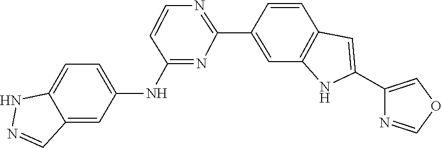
C1=CC2=C(NC(C3=COC=N3)=C2)C=C1C1=NC=CC(NC2=CC=C3C(=C2)C=NN3)=N1
